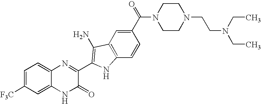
C1=C2C(=CC=C1[F3C])N=C(C1=C(N)C3=C(C=CC(C(=O)N4CCN(CCN(CC)CC)CC4)=C3)N1)C(=O)N2
